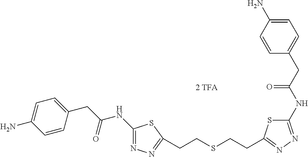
C1(NC(CC2=CC=C(N)C=C2)=O)=NN=C(CCSCCC2=NN=C(NC(CC3=CC=C(N)C=C3)=O)S2)S1
